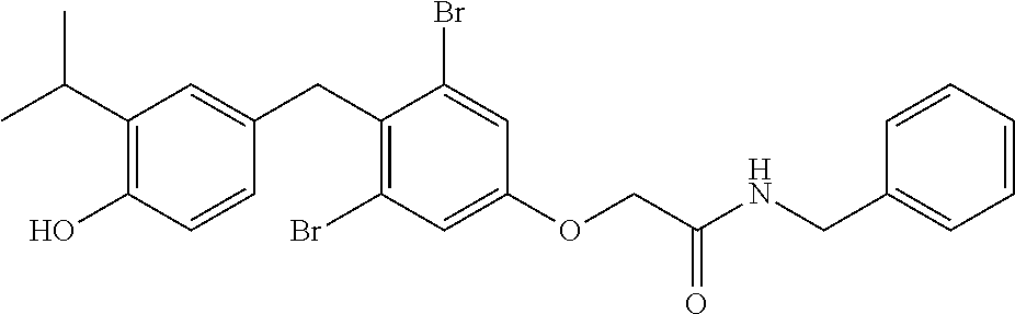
C1(CC2=CC(C(C)C)=C(O)C=C2)=C(Br)C=C(OCC(NCC2=CC=CC=C2)=O)C=C1Br
